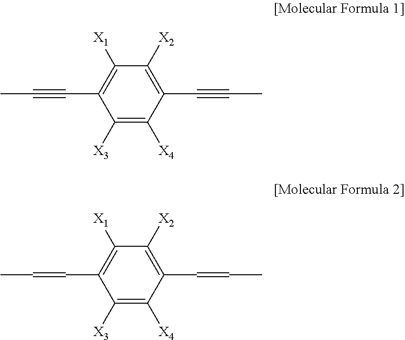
C1([X3])=C([X4])C(C#CC)=C([X2])C([X1])=C1C#CC.C1([X3])=C([X4])C(C=CC)=C([X2])C([X1])=C1C=CC
